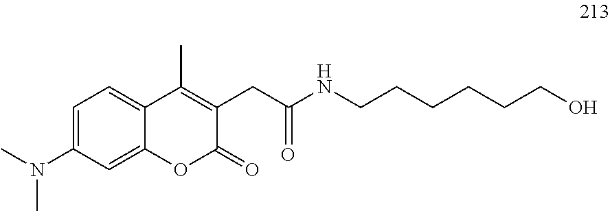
C1=C(N(C)C)C=C2C(=C1)C(C)=C(CC(NCCCCCCO)=O)C(=O)O2
